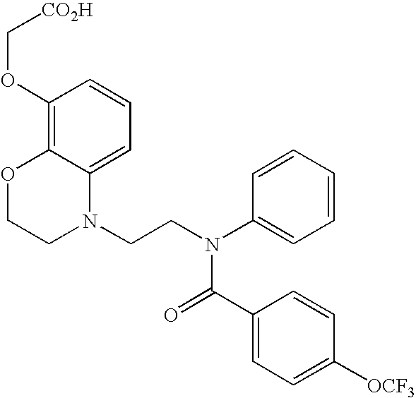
C1=C2C(=C(OC[CO2H])C=C1)OCCN2CCN(C1=CC=CC=C1)C(=O)C1=CC=C([OCF3])C=C1
